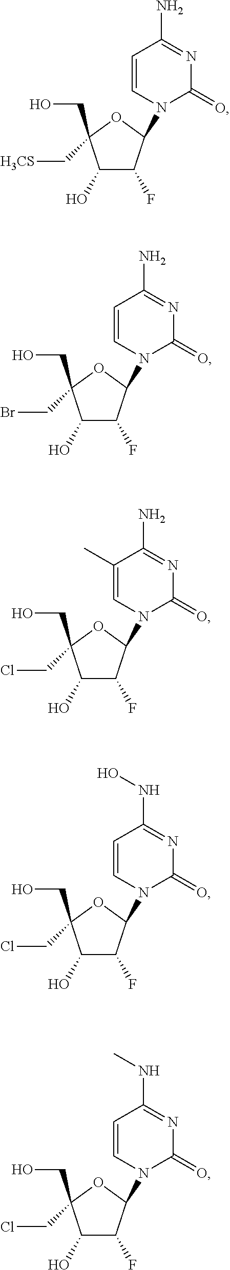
C1(O)C(F)C(N2C=CC(N)=NC2=O)OC1(CO)C[H3CS].C1(O)C(F)C(N2C=CC(N)=NC2=O)OC1(CO)CBr.C1(O)C(F)C(N2C=C(C)C(N)=NC2=O)OC1(CO)CCl.C1(O)C(F)C(N2C=CC(NO)=NC2=O)OC1(CO)CCl.C1(O)C(F)C(N2C=CC(NC)=NC2=O)OC1(CO)CCl
